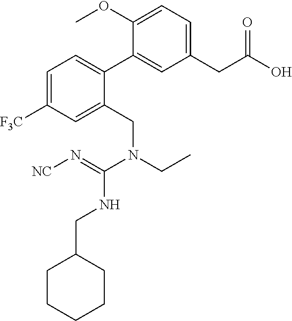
C1(CC(=O)O)=CC=C(OC)C(C2=CC=C([F3C])C=C2CN(CC)C(=N[NC])NCC2CCCCC2)=C1
